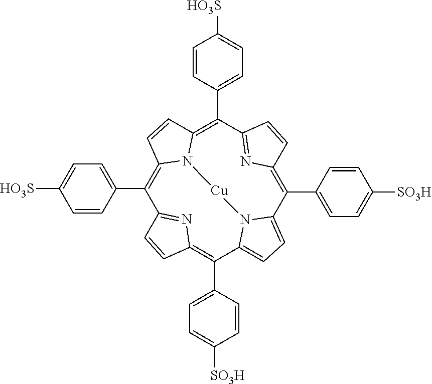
C1(C2=CC=C([HO3S])C=C2)=C2N3C(=C(C4=CC=C([HO3S])C=C4)C4=NC(=C(C5=CC=C([SO3H])C=C5)C5=CC=C(N5[Cu]3)C(C3=CC=C([SO3H])C=C3)=C3N=C1C=C3)C=C4)C=C2
